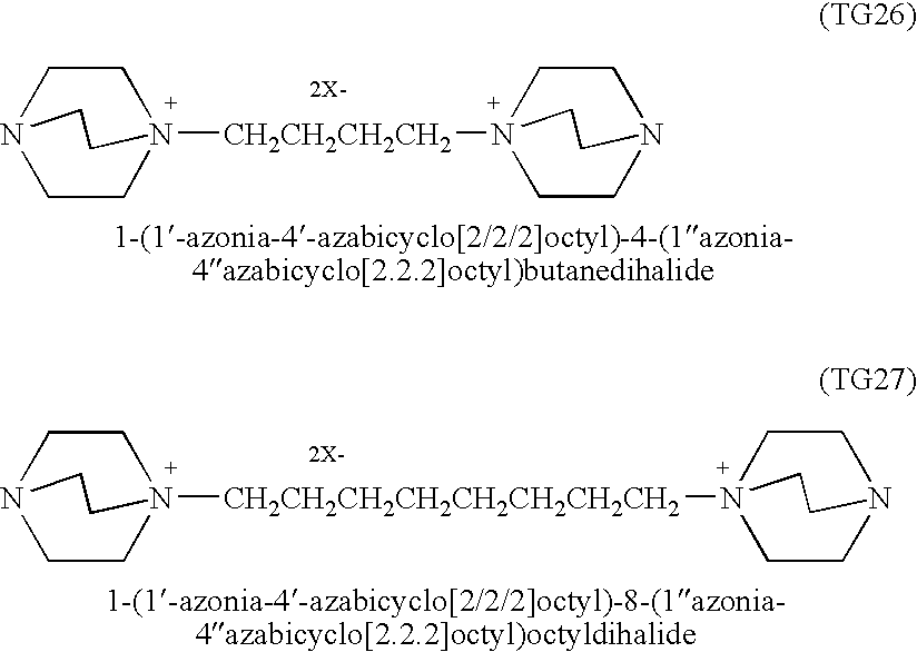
C1CN2([CH2CH2CH2CH2]N34CCN(CC3)CC4)CCN1CC2.C1CN2([CH2CH2CH2CH2CH2CH2CH2CH2]N34CCN(CC3)CC4)CCN1CC2
